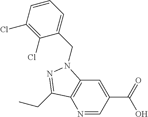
N1=CC(C(=O)O)=CC2=C1C(CC)=NN2CC1=CC=CC(Cl)=C1Cl
